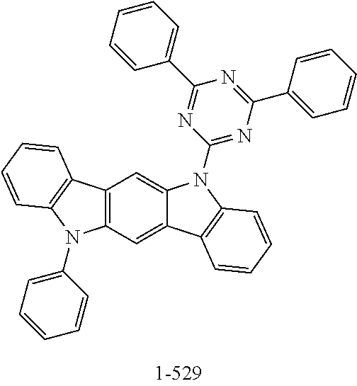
C12=C(C=C3C(=C1)N(C1=NC(C4=CC=CC=C4)=NC(C4=CC=CC=C4)=N1)C1=C3C=CC=C1)N(C1=CC=CC=C1)C1=C2C=CC=C1
